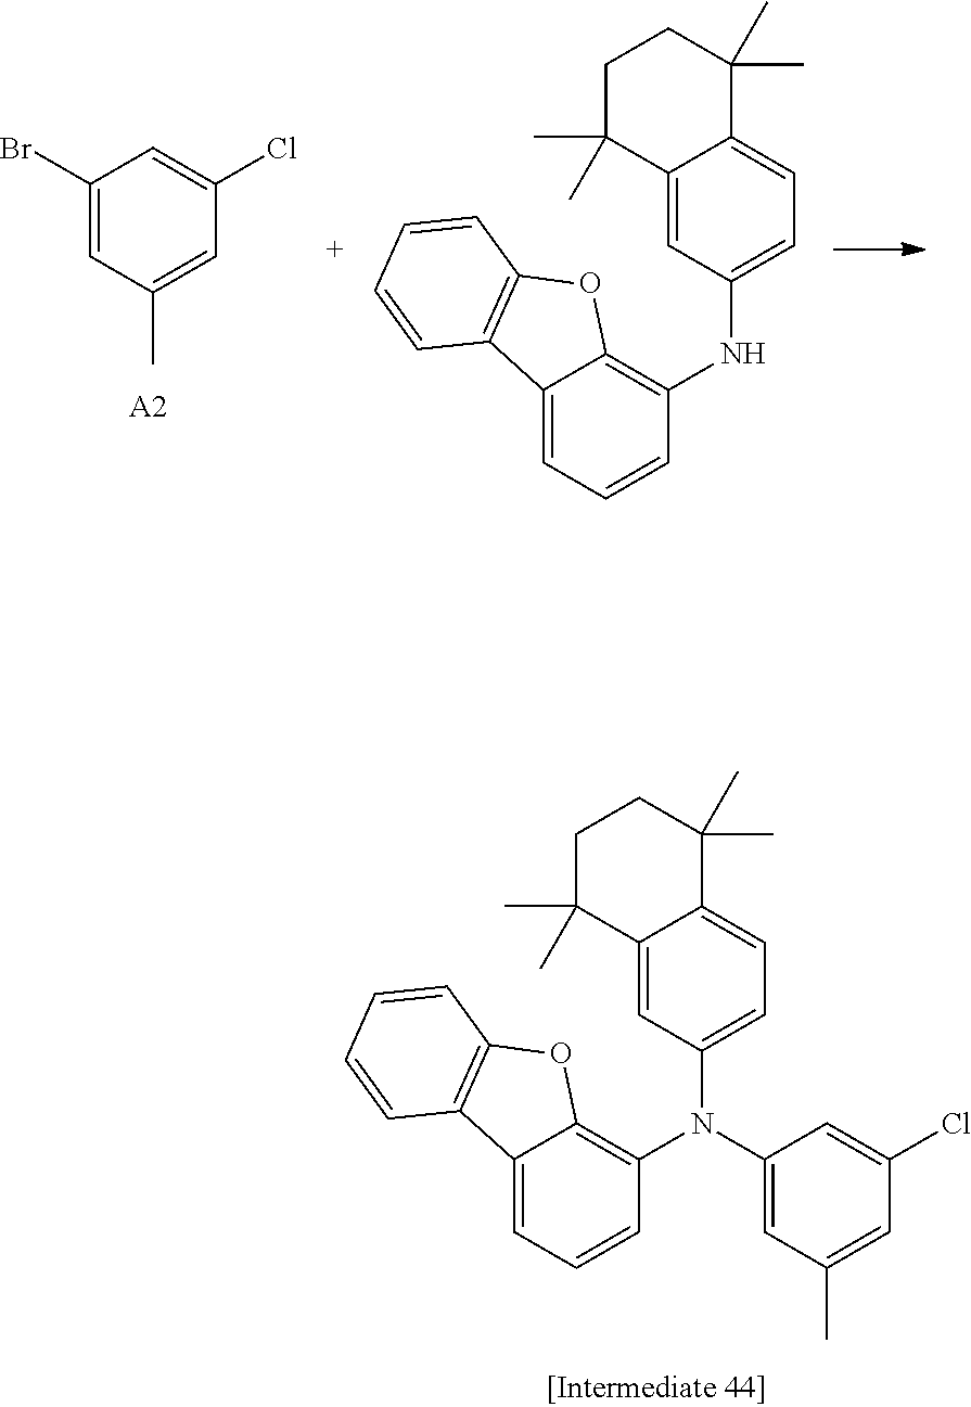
C1(Br)=CC(C)=CC(Cl)=C1.[A2].C12=CC(NC3=C4C(=CC=C3)C3=C(O4)C=CC=C3)=CC=C1C(C)(C)CCC2(C)C.C12=CC(N(C3=C4C(=CC=C3)C3=C(O4)C=CC=C3)C3=CC(C)=CC(Cl)=C3)=CC=C1C(C)(C)CCC2(C)C
